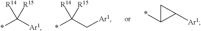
*C([Ar1])([R15])[R14].*C(C[Ar1])([R15])[R14].C1(*)C([Ar1])C1
